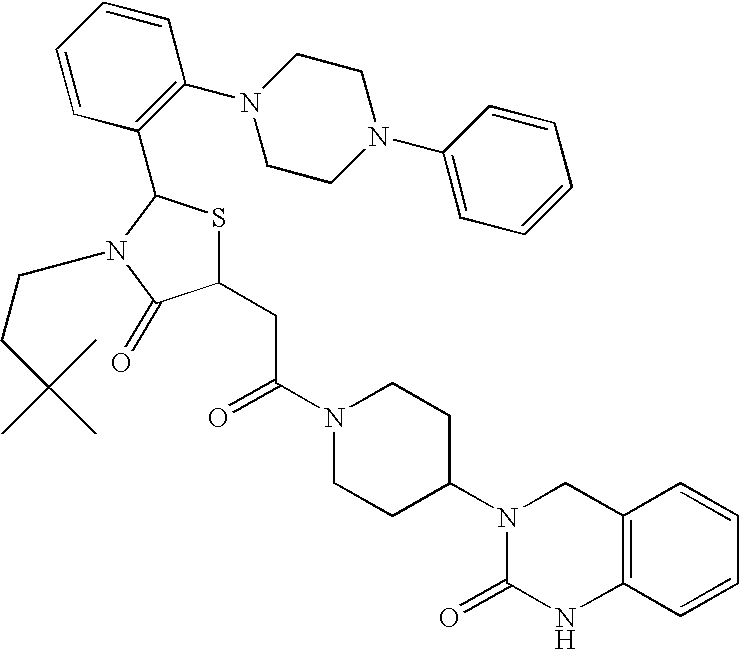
C(C(N1CCC(N2C(=O)NC3=C(C2)C=CC=C3)CC1)=O)C1SC(C2=C(N3CCN(C4=CC=CC=C4)CC3)C=CC=C2)N(CCC(C)(C)C)C1=O
